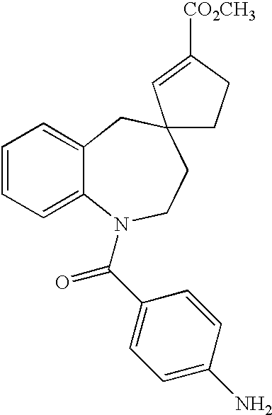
C1=CC=C2C(=C1)CC1(CCN2C(C2=CC=C(N)C=C2)=O)CCC([CO2CH3])=C1
